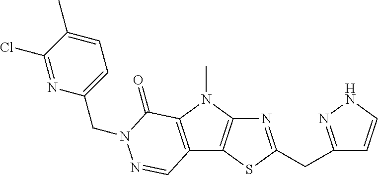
N1=C(CC2=NNC=C2)SC2=C1N(C)C1=C2C=NN(CC2=CC=C(C)C(Cl)=N2)C1=O
